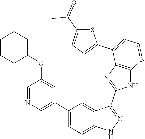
C1(C2=CC=C3C(=C2)C(C2=NC4=C(N2)N=CC=C4C2=CC=C(C(=O)C)S2)=NN3)=CN=CC(OC2CCCCC2)=C1
